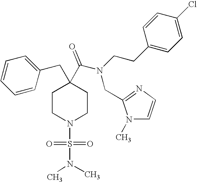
C1=CC=CC(CC2(C(N(CC3=NC=CN3C)CCC3=CC=C(Cl)C=C3)=O)CCN(S(=O)(=O)N(C)C)CC2)=C1
